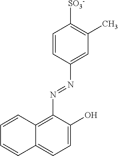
C12=C(N=NC3=CC(C)=C([SO3-])C=C3)C(O)=CC=C1C=CC=C2
